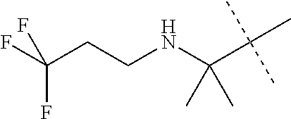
C(C(C)(C)C)(NCCC(F)(F)F)(C)C
